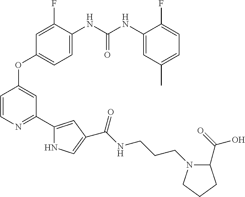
C1=C(NC(NC2=CC(C)=CC=C2F)=O)C(F)=CC(OC2=CC(C3=CC(C(NCCCN4C(C(=O)O)CCC4)=O)=CN3)=NC=C2)=C1
